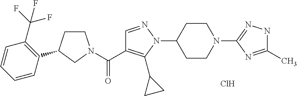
C1CC(C2=C(C(F)(F)F)C=CC=C2)CN1C(C1=C(C2CC2)N(C2CCN(C3=NNC(C)=N3)CC2)N=C1)=O.Cl
